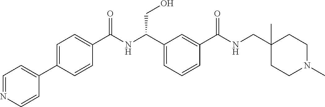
C1=NC=CC(C2=CC=C(C(NC(C3=CC=CC(C(NCC4(C)CCN(C)CC4)=O)=C3)CO)=O)C=C2)=C1
